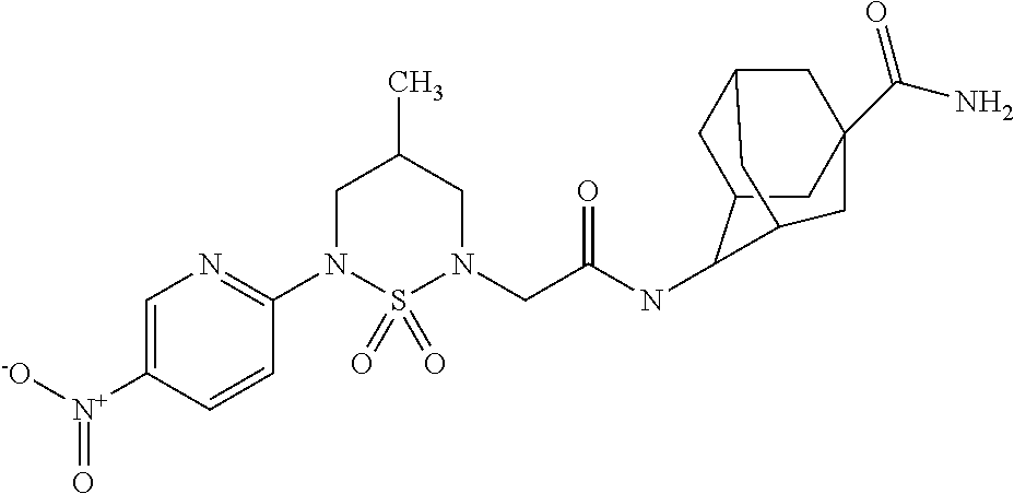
C1=C([N+]([-O])=O)C=CC(N2S(=O)(=O)N(CC(NC3C4CC5CC(C(=O)N)(CC3C5)C4)=O)CC(C)C2)=N1
